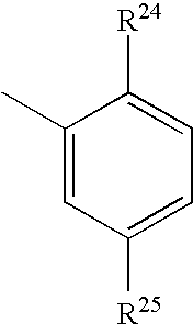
C1(C)=CC([R25])=CC=C1[R24]
